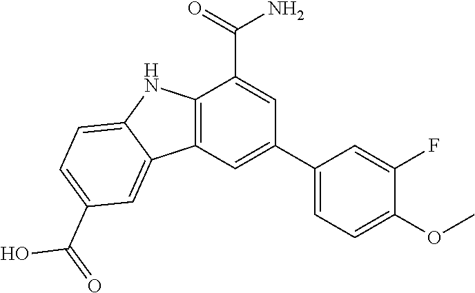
C1(C2=CC3=C(C(C(=O)N)=C2)NC2=CC=C(C(=O)O)C=C32)=CC=C(OC)C(F)=C1
